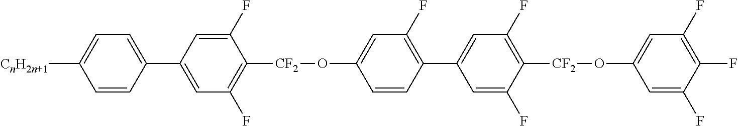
C1(C2=CC(F)=C([CF2]OC3=CC(F)=C(C4=CC(F)=C([CF2]OC5=CC(F)=C(F)C(F)=C5)C(F)=C4)C=C3)C(F)=C2)=CC=C([CnH2n+1])C=C1
